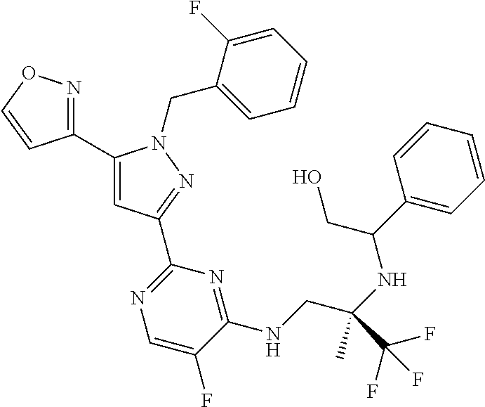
C1(C2=NOC=C2)=CC(C2=NC=C(F)C(NCC(NC(C3=CC=CC=C3)CO)(C)C(F)(F)F)=N2)=NN1CC1=CC=CC=C1F
